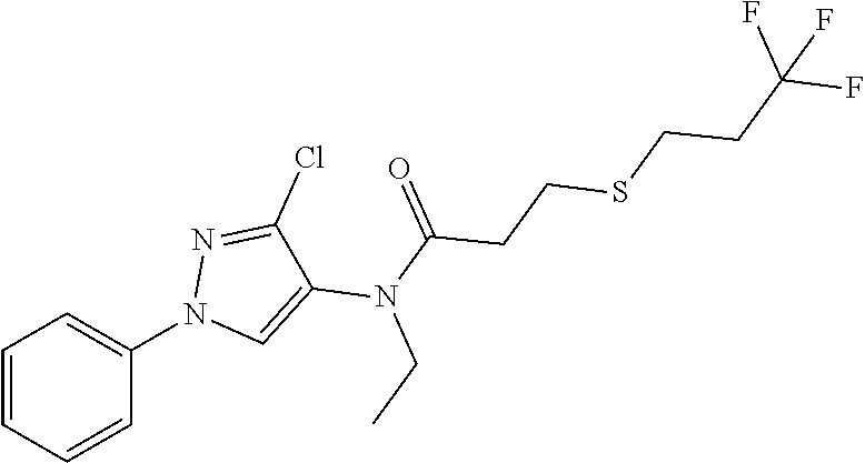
C1=CC=CC(N2C=C(N(C(=O)CCSCCC(F)(F)F)CC)C(Cl)=N2)=C1
